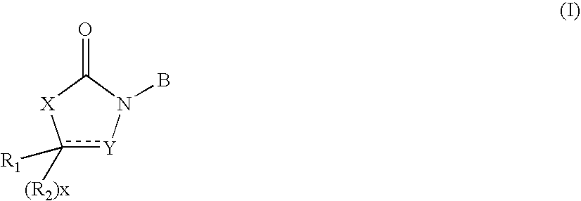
c1([(R2)x])([R1])[Y]N(B)C(=O)[X]1
